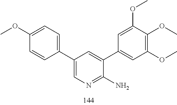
N1=C(N)C(C2=CC(OC)=C(OC)C(OC)=C2)=CC(C2=CC=C(OC)C=C2)=C1
